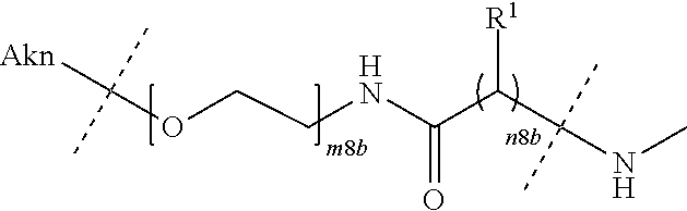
C(OCCNC(C(C(NC)(C)C)[R1])=O)([Akn])(C)C
